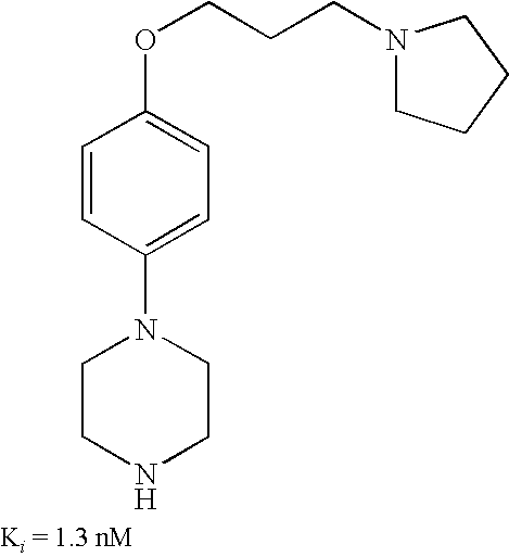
O(CCCN1CCCC1)C1=CC=C(N2CCNCC2)C=C1
